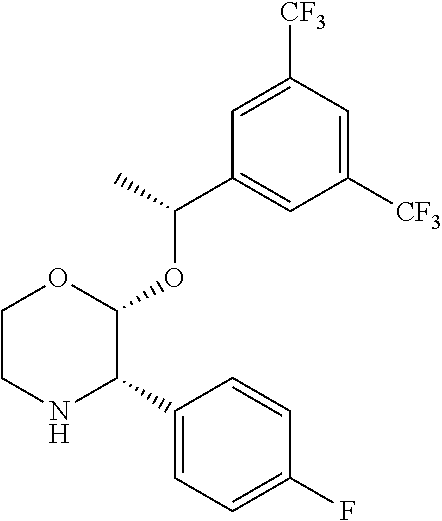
C1CNC(C2=CC=C(F)C=C2)C(OC(C2=CC([CF3])=CC([CF3])=C2)C)O1
